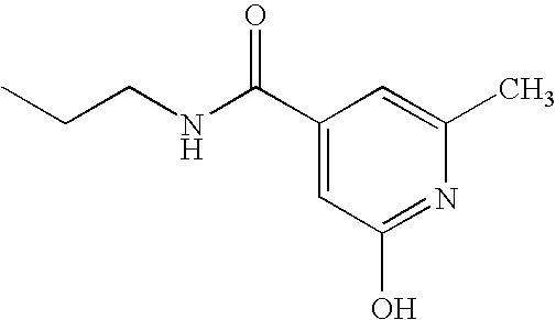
C(CNC(C1=CC(O)=NC(C)=C1)=O)C
